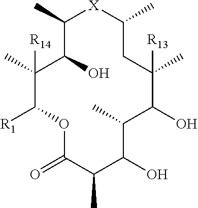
C1(C)([R14])C([R1])OC(=O)C(C)C(O)C(C)C(O)C(C)([R13])CC(C)[X]C(C)C1O
